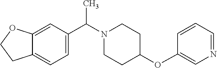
N1(C(C2=CC=C3C(=C2)OCC3)C)CCC(OC2=CN=CC=C2)CC1
